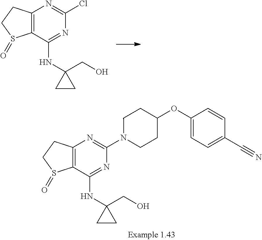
C12=C(C(NC3(CO)CC3)=NC(Cl)=N1)S(=O)CC2.C12=C(C(NC3(CO)CC3)=NC(N3CCC(OC4=CC=C(C#N)C=C4)CC3)=N1)S(=O)CC2
